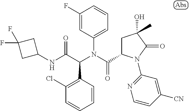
C1(F)=CC(N(C(=O)C2CC(O)(C)C(=O)N2C2=NC=CC([CN])=C2)C(C(NC2CC(F)(F)C2)=O)C2=C(Cl)C=CC=C2)=CC=C1
